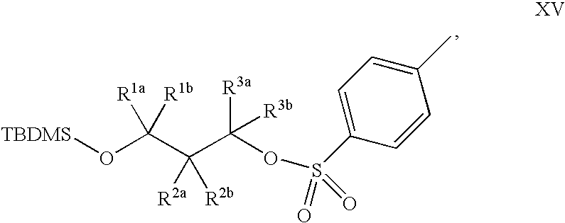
[TBDMS]OC(C([R2a])([R2b])C([R3a])(OS(C1=CC=C(C)C=C1)(=O)=O)[R3b])([R1a])[R1b]
